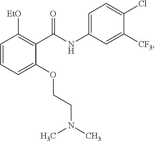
C1=CC=C(OCCN(C)C)C(C(NC2=CC=C(Cl)C([CF3])=C2)=O)=C1[EtO]
